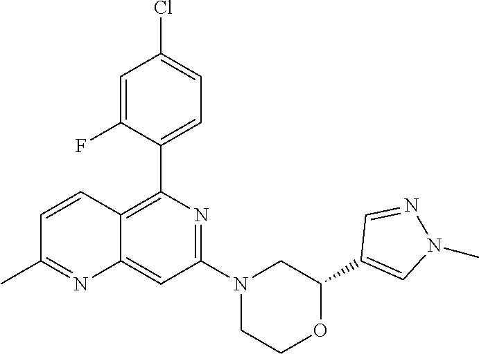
C1(C2=CN(C)N=C2)OCCN(C2=NC(C3=CC=C(Cl)C=C3F)=C3C(=C2)N=C(C)C=C3)C1
